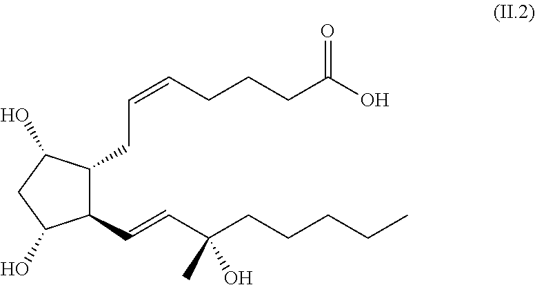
C1(C=CC(CCCCC)(C)O)C(CC=CCCCC(O)=O)C(O)CC1O
